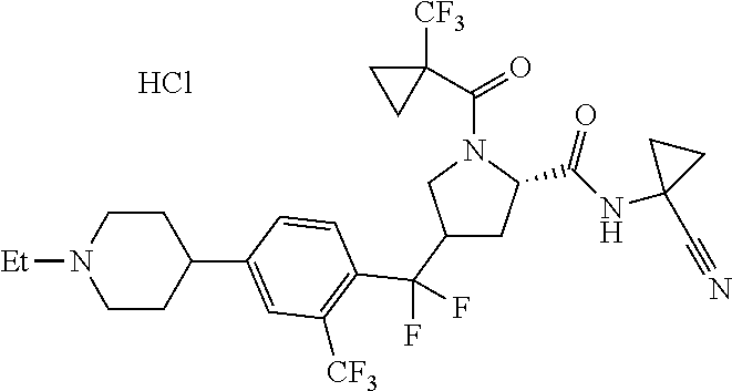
Cl.C1(C(F)(F)C2=C([CF3])C=C(C3CCN([Et])CC3)C=C2)CC(C(NC2(C#N)CC2)=O)N(C(C2([CF3])CC2)=O)C1
